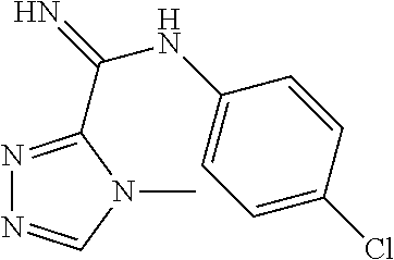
N1=C(C(=N)NC2=CC=C(Cl)C=C2)N(C)C=N1
